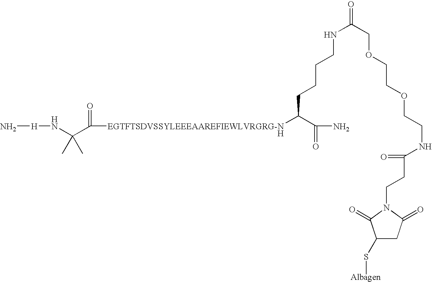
N[H]NC(C)(C)C(=O)[EGTFTSDVSSYLEEEAAREFIEWLVRGRG-NH]C(C(=O)N)CCCCNC(COCCOCCNC(CCN1C(=O)CC(S[Albagen])C1=O)=O)=O
